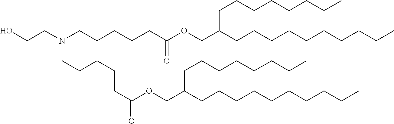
OCCN(CCCCCC(OCC(CCCCCCCCCC)CCCCCCCC)=O)CCCCCC(OCC(CCCCCCCCCC)CCCCCCCC)=O
